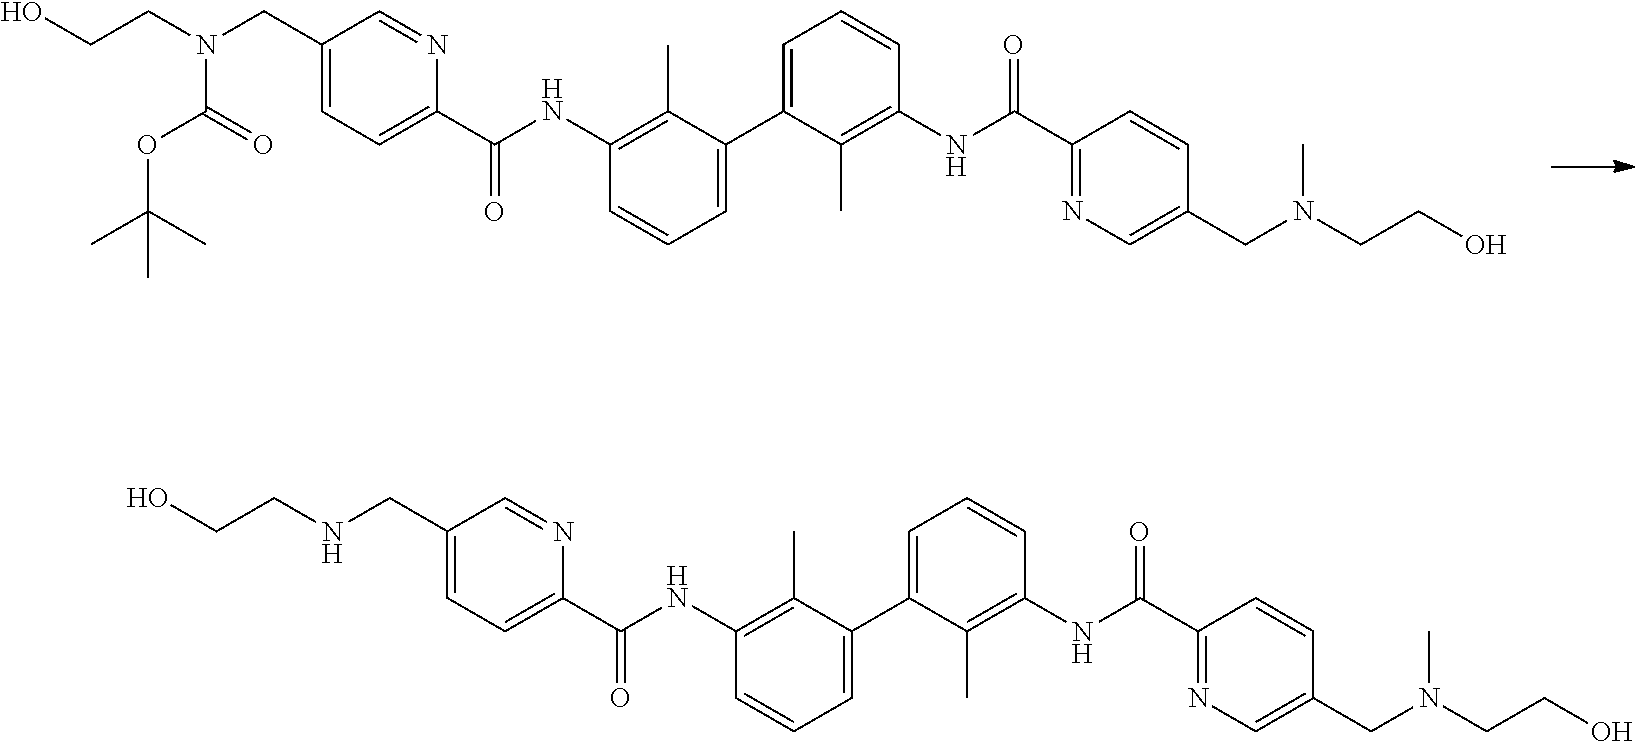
C1(CN(CCO)C(=O)OC(C)(C)C)=CC=C(C(NC2=C(C)C(C3=CC=CC(NC(C4=NC=C(CN(CCO)C)C=C4)=O)=C3C)=CC=C2)=O)N=C1.C1(CNCCO)=CC=C(C(NC2=C(C)C(C3=CC=CC(NC(C4=NC=C(CN(CCO)C)C=C4)=O)=C3C)=CC=C2)=O)N=C1
